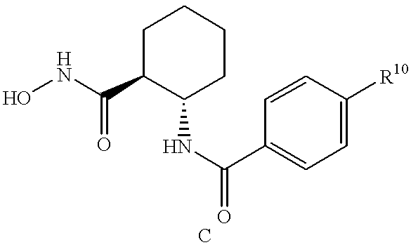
ONC(=O)C1C(NC(=O)C2=CC=C([R10])C=C2)CCCC1
